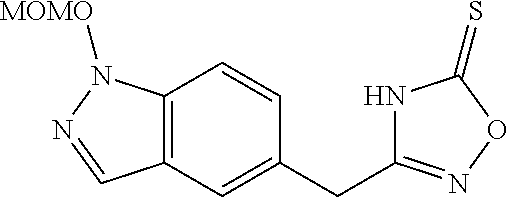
C12=C(C=C(CC3=NOC(=S)N3)C=C1)C=NN2[MOMO]
